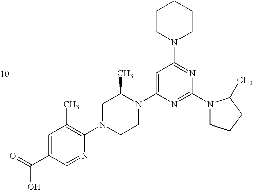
C1=C(C(=O)O)C=NC(N2CCN(C3=CC(N4CCCCC4)=NC(N4CCCC4C)=N3)C(C)C2)=C1C
